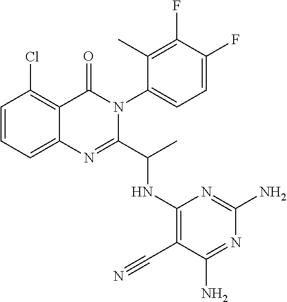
C1=CC=C2C(=C1Cl)C(=O)N(C1=CC=C(F)C(F)=C1C)C(C(C)NC1=C(C#N)C(N)=NC(N)=N1)=N2
